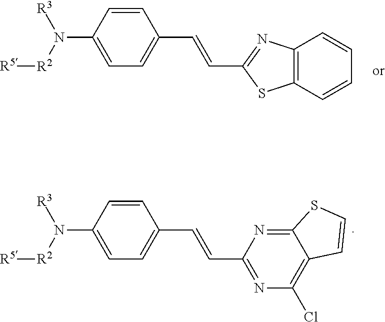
C1=CC(N([R3])[R2][R5])=CC=C1C=CC1=NC2=C(S1)C=CC=C2.C1=CC(N([R3])[R2][R5])=CC=C1C=CC1=NC(Cl)=C2C(=N1)SC=C2
